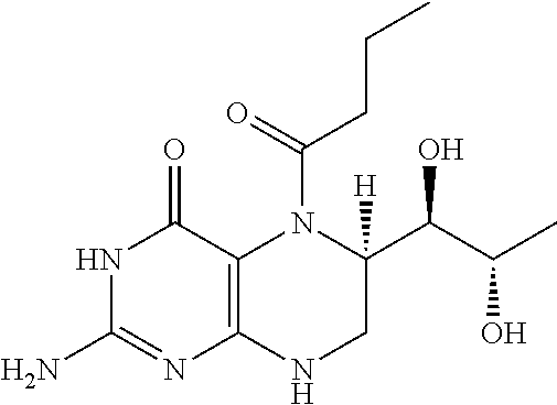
N1C(N)=NC2=C(C1=O)N(C(=O)CCC)C(C(O)C(C)O)([H])CN2
